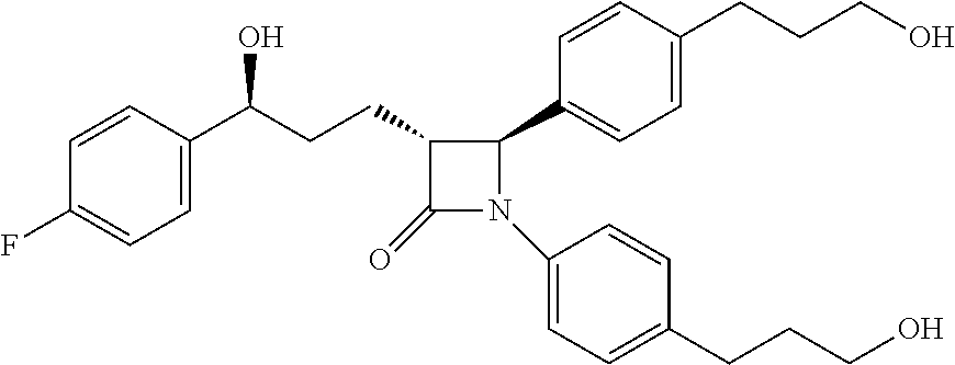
C1=CC(C(CCC2C(=O)N(C3=CC=C(CCCO)C=C3)C2C2=CC=C(CCCO)C=C2)O)=CC=C1F
